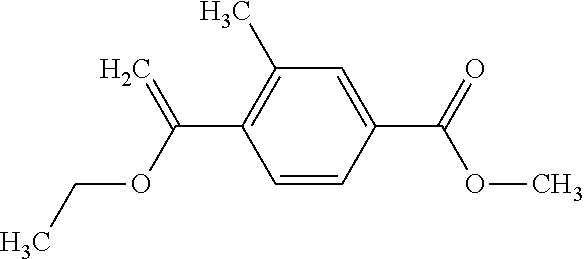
C1=CC(C(OC)=O)=CC(C)=C1C(=C)OCC
